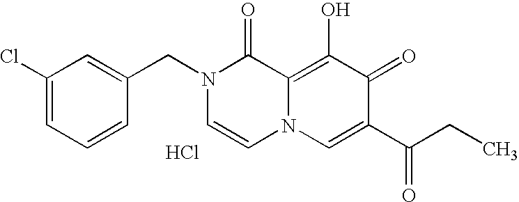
C1=C(CN2C=CN3C(=C(O)C(=O)C(C(CC)=O)=C3)C2=O)C=CC=C1Cl.Cl
